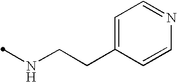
N(C)CCC1=CC=NC=C1
